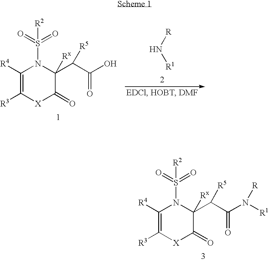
N([R])[R1].C1([R4])=C([R3])[X]C(=O)C(C(C(O)=O)[R5])([Rx])N1S([R2])(=O)=O.C1([R4])=C([R3])[X]C(=O)C(C(C(N([R1])[R])=O)[R5])([Rx])N1S([R2])(=O)=O
